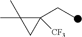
C1(C)(C)C(CC)([CF3])C1
